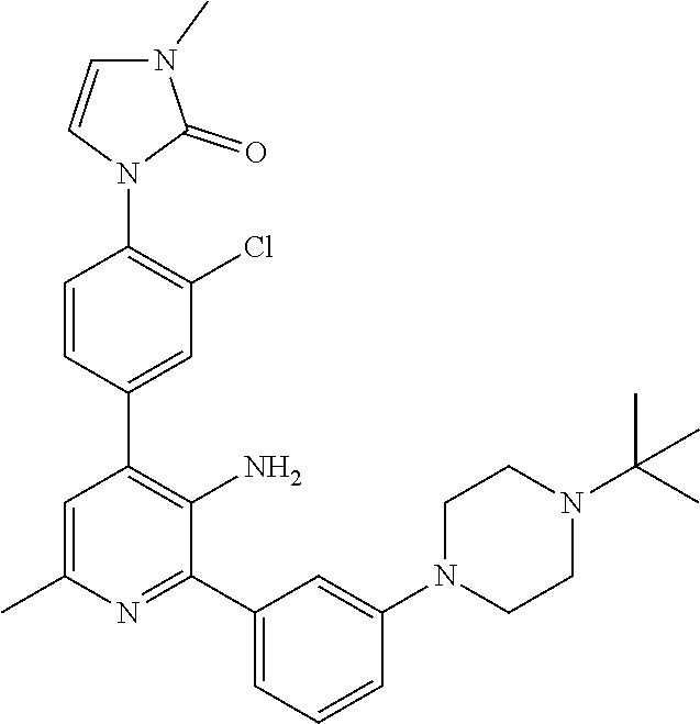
C1=CC(C2=C(N)C(C3=CC=CC(N4CCN(C(C)(C)C)CC4)=C3)=NC(C)=C2)=CC(Cl)=C1N1C(=O)N(C)C=C1
